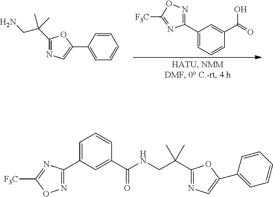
C1=CC(C2=CN=C(C(CN)(C)C)O2)=CC=C1.C1(C2=NOC([F3C])=N2)=CC=CC(C(O)=O)=C1.C1(C2=NOC([F3C])=N2)=CC=CC(C(=O)NCC(C2=NC=C(C3=CC=CC=C3)O2)(C)C)=C1
